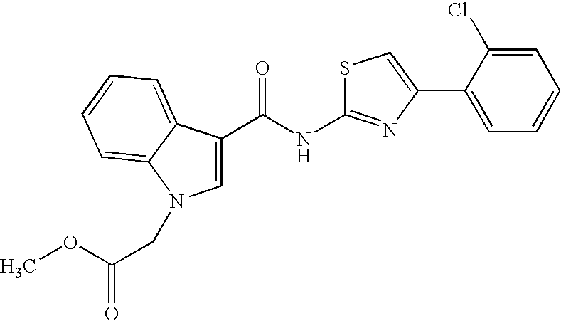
C1=C(C(NC2=NC(C3=CC=CC=C3Cl)=CS2)=O)C2=CC=CC=C2N1CC(OC)=O
